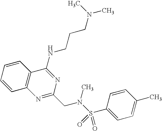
C1=CC2=C(C=C1)C(NCCCN(C)C)=NC(CN(S(=O)(=O)C1=CC=C(C)C=C1)C)=N2
